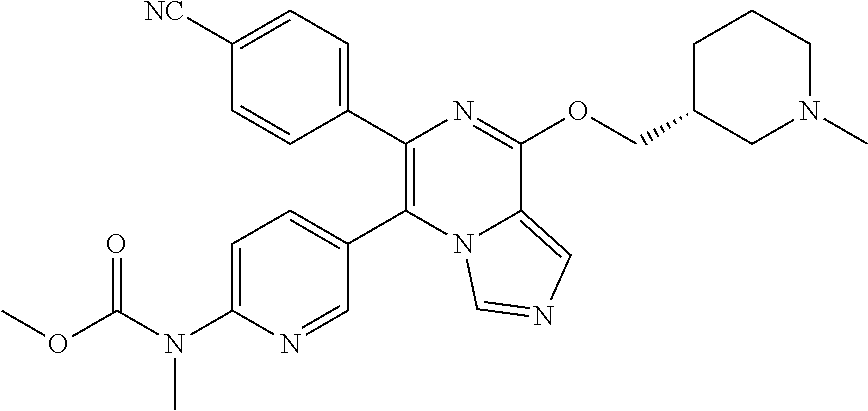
C1(C2=C(C3=CC=C([NC])C=C3)N=C(OCC3CN(C)CCC3)C3=CN=CN23)=CC=C(N(C(OC)=O)C)N=C1
